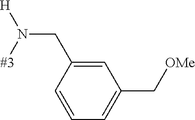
[#3]N([H])CC1=CC(C[OMe])=CC=C1
